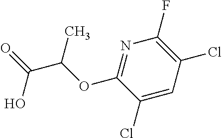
C1(Cl)=CC(Cl)=C(F)N=C1OC(C(=O)O)C
